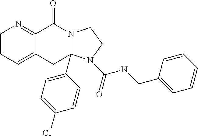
C1=CC=C2C(=N1)C(=O)N1C(C3=CC=C(Cl)C=C3)(C2)N(C(=O)NCC2=CC=CC=C2)CC1
